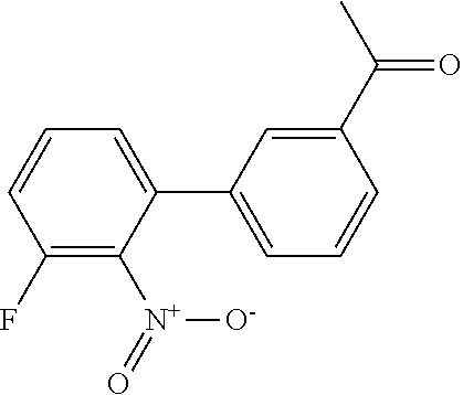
C1(F)=C([N+](=O)[O-])C(C2=CC=CC(C(C)=O)=C2)=CC=C1
